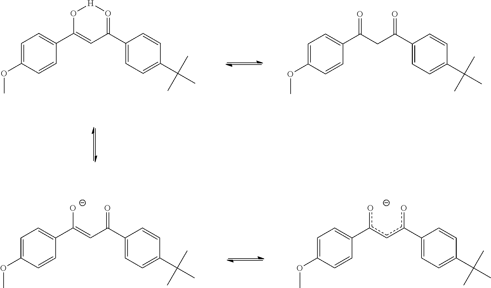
C1=C(OC)C=CC(C2=CC(C3=CC=C(C(C)(C)C)C=C3)=O[H]O2)=C1.C1=C(OC)C=CC(C(=O)CC(C2=CC=C(C(C)(C)C)C=C2)=O)=C1.C1=C(OC)C=CC(c(o)cc(C2=CC=C(C(C)(C)C)C=C2)o)=C1.C1=C(OC)C=CC(C([O-])=CC(C2=CC=C(C(C)(C)C)C=C2)=O)=C1
